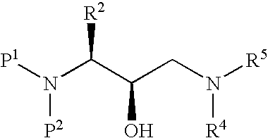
N([P2])(C(C(O)CN([R5])[R4])[R2])[P1]
